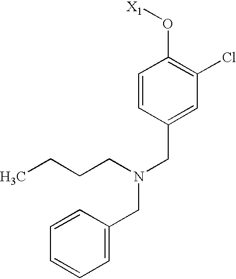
C1=CC(CN(CC2=CC=CC=C2)CCCC)=CC(Cl)=C1O[X1]
